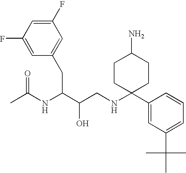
C1(F)=CC(F)=CC(CC(C(CNC2(C3=CC(C(C)(C)C)=CC=C3)CCC(N)CC2)O)NC(C)=O)=C1
